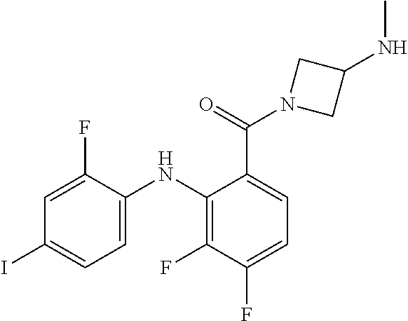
C1=C(F)C(NC2=C(F)C(F)=CC=C2C(=O)N2CC(NC)C2)=CC=C1I
